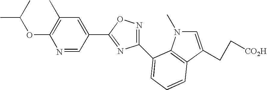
N1=CC(C2=NC(C3=CC=CC4=C3N(C)C=C4CC[CO2H])=NO2)=CC(C)=C1OC(C)C
